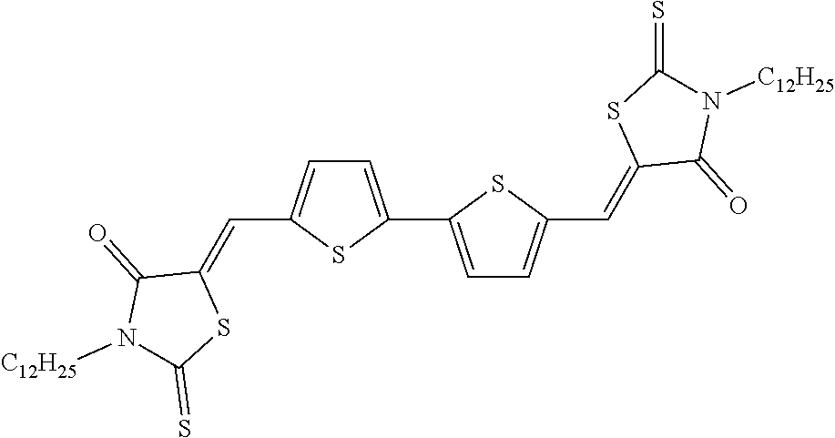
C1=C(C2=CC=C(C=C3C(=O)N([C12H25])C(=S)S3)S2)SC(C=C2C(=O)N([C12H25])C(=S)S2)=C1
